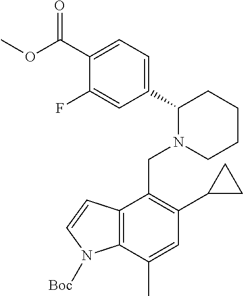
C1(F)=CC(C2N(CC3=C(C4CC4)C=C(C)C4=C3C=CN4[Boc])CCCC2)=CC=C1C(OC)=O
